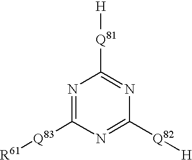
N1=C([Q83][R61])N=C([Q82][H])N=C1[Q81][H]
